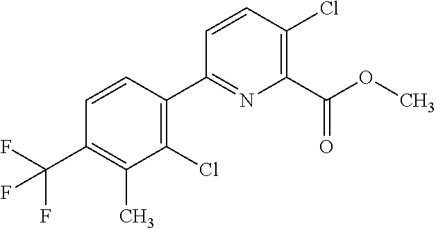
C1=CC(Cl)=C(C(=O)OC)N=C1C1=C(Cl)C(C)=C(C(F)(F)F)C=C1
